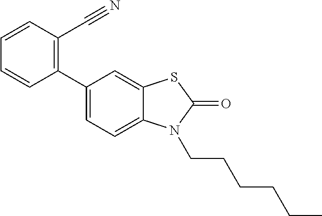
C1(C2=CC=C3C(=C2)SC(=O)N3CCCCCC)=C(C#N)C=CC=C1
